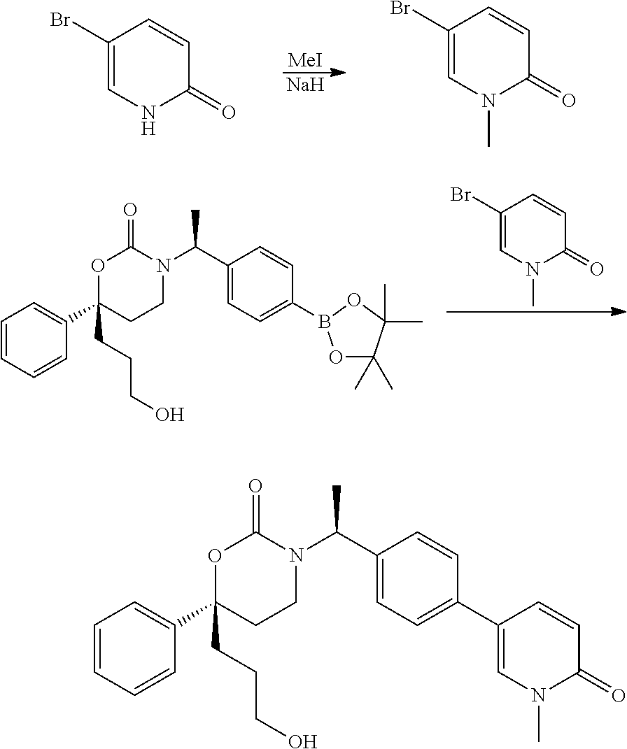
[MeI].[Na].C1(Br)=CNC(=O)C=C1.C1(Br)=CN(C)C(=O)C=C1.C1(Br)=CN(C)C(=O)C=C1.C1=CC=CC(C2(CCCO)CCN(C(C3=CC=C(B4OC(C)(C)C(C)(C)O4)C=C3)C)C(=O)O2)=C1.C1=CC=CC(C2(CCCO)CCN(C(C3=CC=C(C4=CN(C)C(=O)C=C4)C=C3)C)C(=O)O2)=C1
